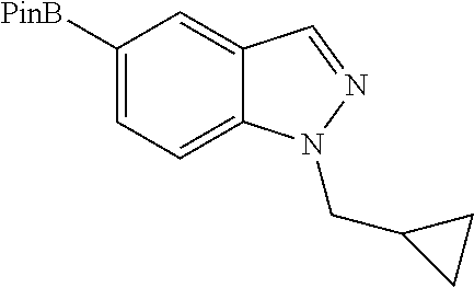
C1([PinB])=CC=C2C(=C1)C=NN2CC1CC1
